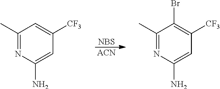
[NBS].[ACN].C1(C)=NC(N)=CC([CF3])=C1.C1(C)=NC(N)=CC([CF3])=C1Br
